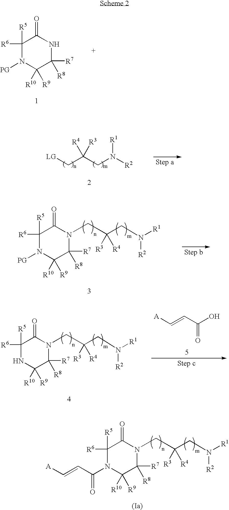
C1([R6])([R5])N([PG])C([R10])([R9])C([R7])([R8])NC1=O.[LG]CC(CN([R2])[R1])([R3])[R4].C1([R6])([R5])N([PG])C([R10])([R9])C([R7])([R8])N(CC(CN([R1])[R2])([R3])[R4])C1=O.C1([R6])([R5])NC([R10])([R9])C([R7])([R8])N(CC(CN([R1])[R2])([R3])[R4])C1=O.[A]C=CC(O)=O.C1([R6])([R5])N(C(C=C[A])=O)C([R10])([R9])C([R7])([R8])N(CC(CN([R1])[R2])([R3])[R4])C1=O
